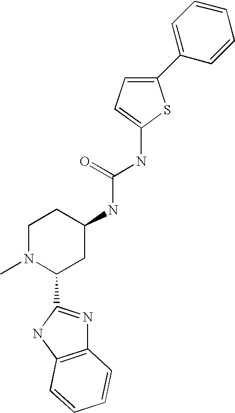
C1(C2=CC=CC=C2)=CC=C(NC(=O)NC2CCN(C)C(C3=NC4=C(N3)C=CC=C4)C2)S1
